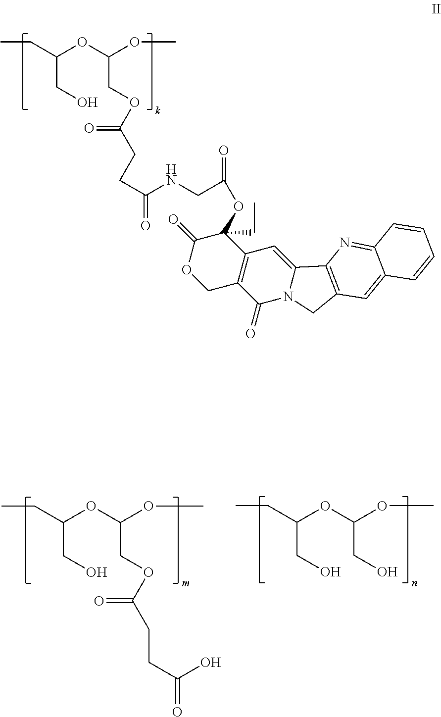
CCC(CO)OC(COC(CCC(NCC(=O)OC1(CC)C(=O)OCC2=C1C=C1N(C2=O)CC2=C1N=C1C(=C2)C=CC=C1)=O)=O)OC.CCC(CO)OC(CO)OC.CCC(CO)OC(COC(CCC(=O)O)=O)OC
